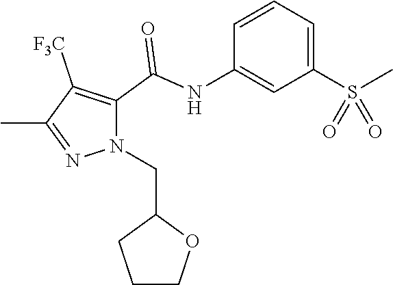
C1=CC=C(S(C)(=O)=O)C=C1NC(=O)C1=C([F3C])C(C)=NN1CC1CCCO1
